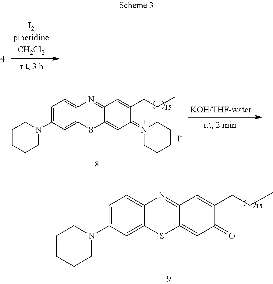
C12=CC=C(N3CCCCC3)C=C1SC1=CC(=N3CCCCC3)C(CCC)=CC1=N2.[I-].C12=CC=C(N3CCCCC3)C=C1SC1=CC(=O)C(CCC)=CC1=N2
